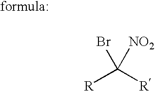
[R]C([R])(Br)[NO2]
